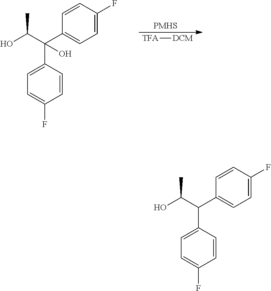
C1=CC(C(C(C)O)(C2=CC=C(F)C=C2)O)=CC=C1F.[PMHS].[TFA][DCM].C1=CC(C(C(C)O)C2=CC=C(F)C=C2)=CC=C1F
